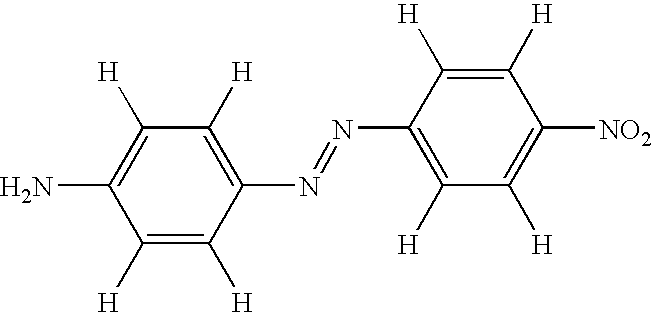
C1([H])=C([H])C(N=NC2=C([H])C([H])=C([NO2])C([H])=C2[H])=C([H])C([H])=C1N
